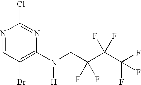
N1=CC(Br)=C(N(CC(C(C(F)(F)F)(F)F)(F)F)[H])N=C1Cl
